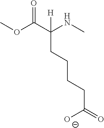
COC(C(NC)([H])CCCCC(=O)[O-])=O
